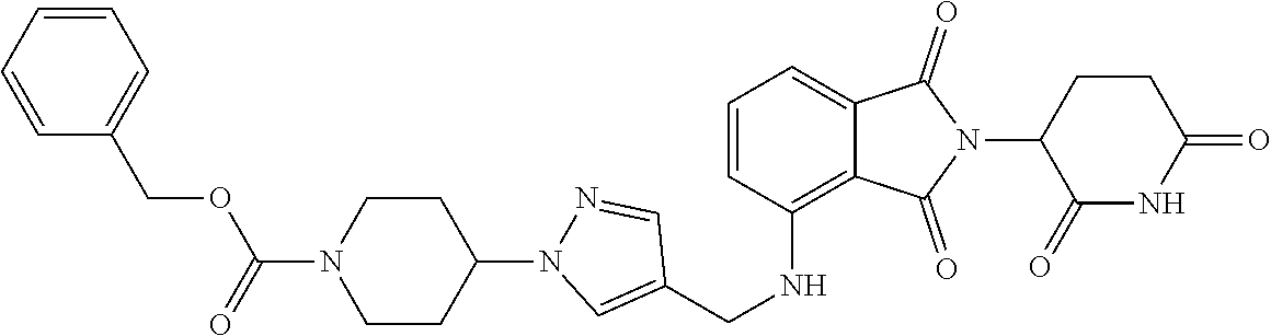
C1(=O)NC(=O)CCC1N1C(=O)C2=CC=CC(NCC3=CN(C4CCN(C(OCC5=CC=CC=C5)=O)CC4)N=C3)=C2C1=O
